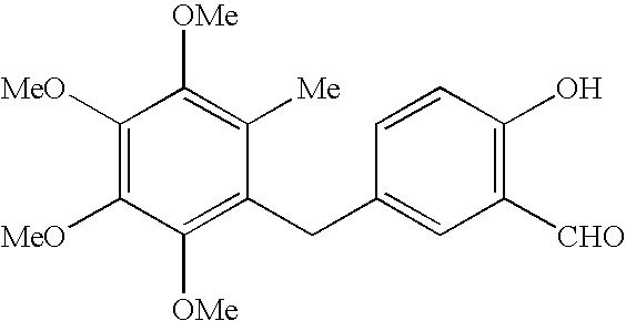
C1([OMe])=C(CC2=CC([CHO])=C(O)C=C2)C([Me])=C([OMe])C([MeO])=C1[MeO]
